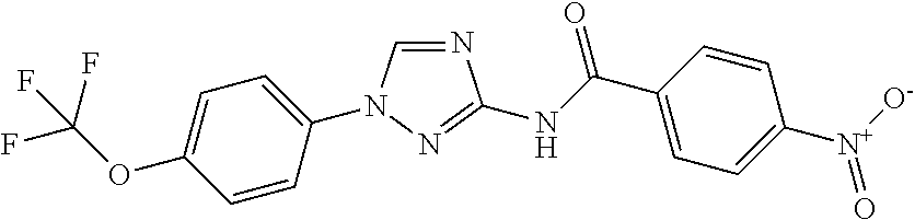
N1=CN(C2=CC=C(OC(F)(F)F)C=C2)N=C1NC(C1=CC=C([N+]([O-])=O)C=C1)=O
